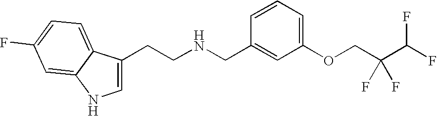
C1(OCC(C(F)F)(F)F)=CC=CC(CNCCC2=CNC3=CC(F)=CC=C23)=C1
